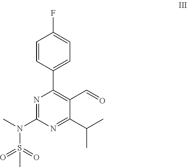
C1=CC(C2=C(C=O)C(C(C)C)=NC(N(C)S(=O)(=O)C)=N2)=CC=C1F
